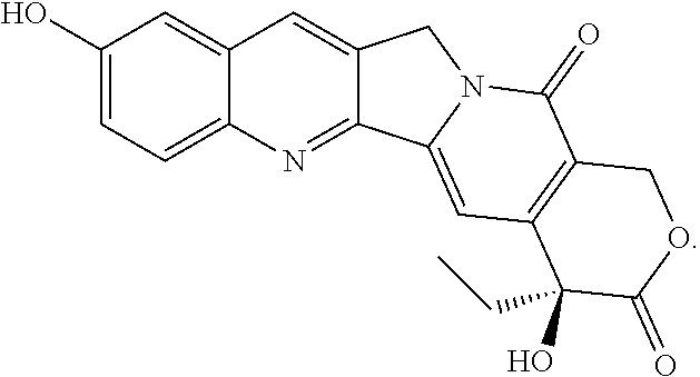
C1(O)=CC=C2C(=C1)C=C1C(=N2)C2=CC3=C(C(=O)N2C1)COC(=O)C3(O)CC
